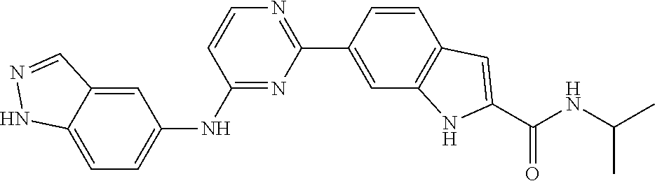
C1(NC2=CC=C3C(=C2)C=NN3)=NC(C2=CC3=C(C=C2)C=C(C(NC(C)C)=O)N3)=NC=C1
